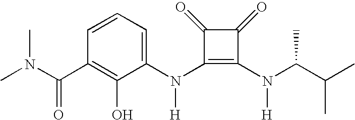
C(C1=C(O)C(N(C2=C(N([H])C(C(C)C)C)C(=O)C2=O)[H])=CC=C1)(=O)N(C)C
